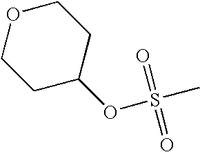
C1CC(OS(C)(=O)=O)CCO1
